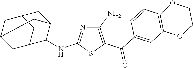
C1(N)=C(C(C2=CC3=C(C=C2)OCCO3)=O)SC(NC2C3CC4CC(C3)CC2C4)=N1
